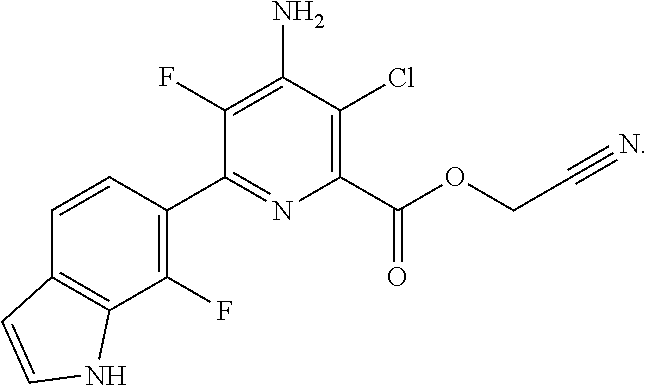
C1=CC(C2=NC(C(OCC#N)=O)=C(Cl)C(N)=C2F)=C(F)C2=C1C=CN2
